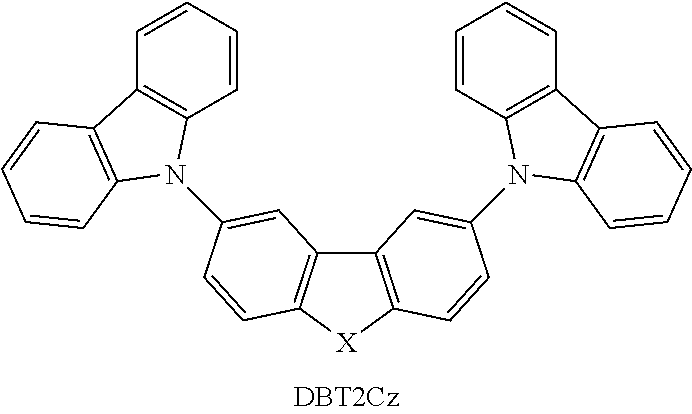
C12=C([X]C3=C1C=C(N1C4=C(C=CC=C4)C4=C1C=CC=C4)C=C3)C=CC(N1C3=C(C=CC=C3)C3=C1C=CC=C3)=C2
